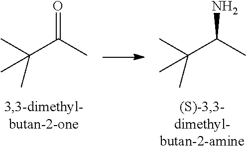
O=C(C)C(C)(C)C.NC(C)C(C)(C)C
